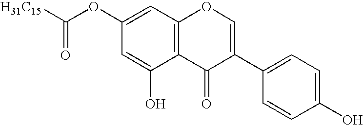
C12=C(C=C(OC([H31C15])=O)C=C1O)OC=C(C1=CC=C(O)C=C1)C2=O
